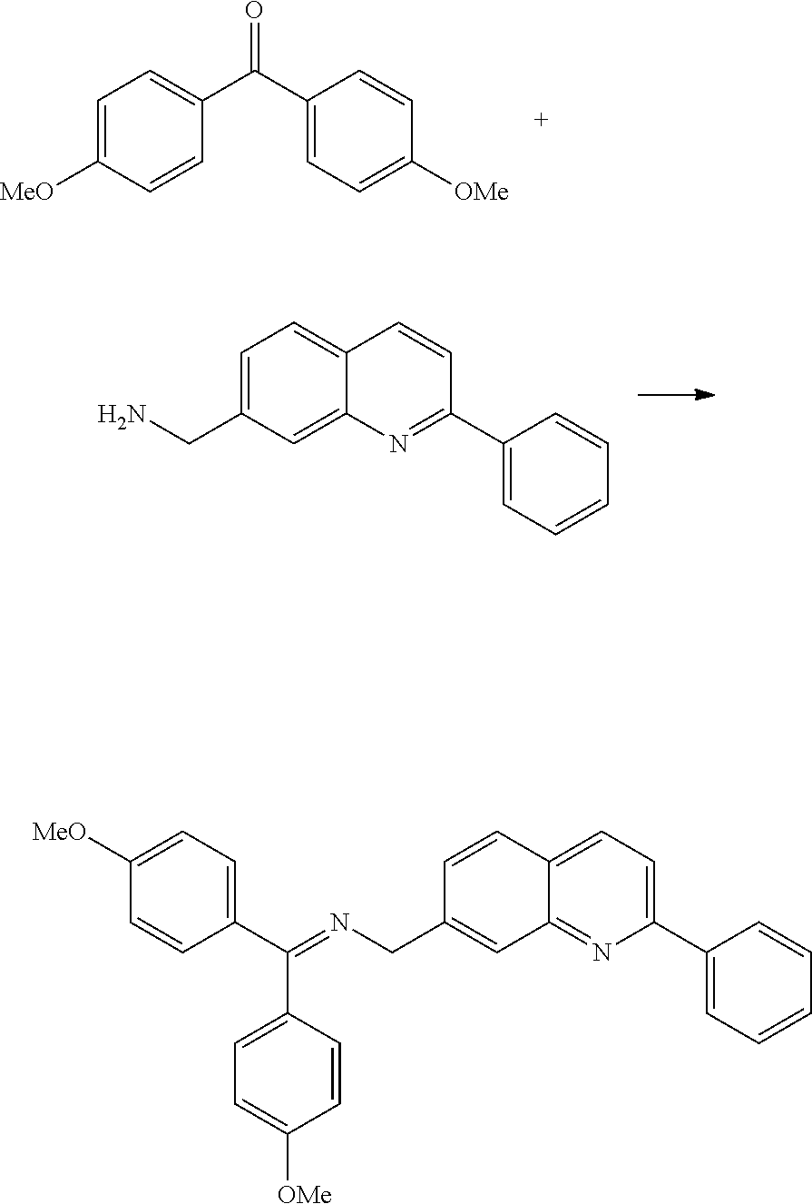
C1=C([MeO])C=CC(C(C2=CC=C([OMe])C=C2)=O)=C1.C1=C(CN)C=C2C(=C1)C=CC(C1=CC=CC=C1)=N2.C1=CC2=CC=C(C3=CC=CC=C3)N=C2C=C1CN=C(C1=CC=C([MeO])C=C1)C1=CC=C([OMe])C=C1
